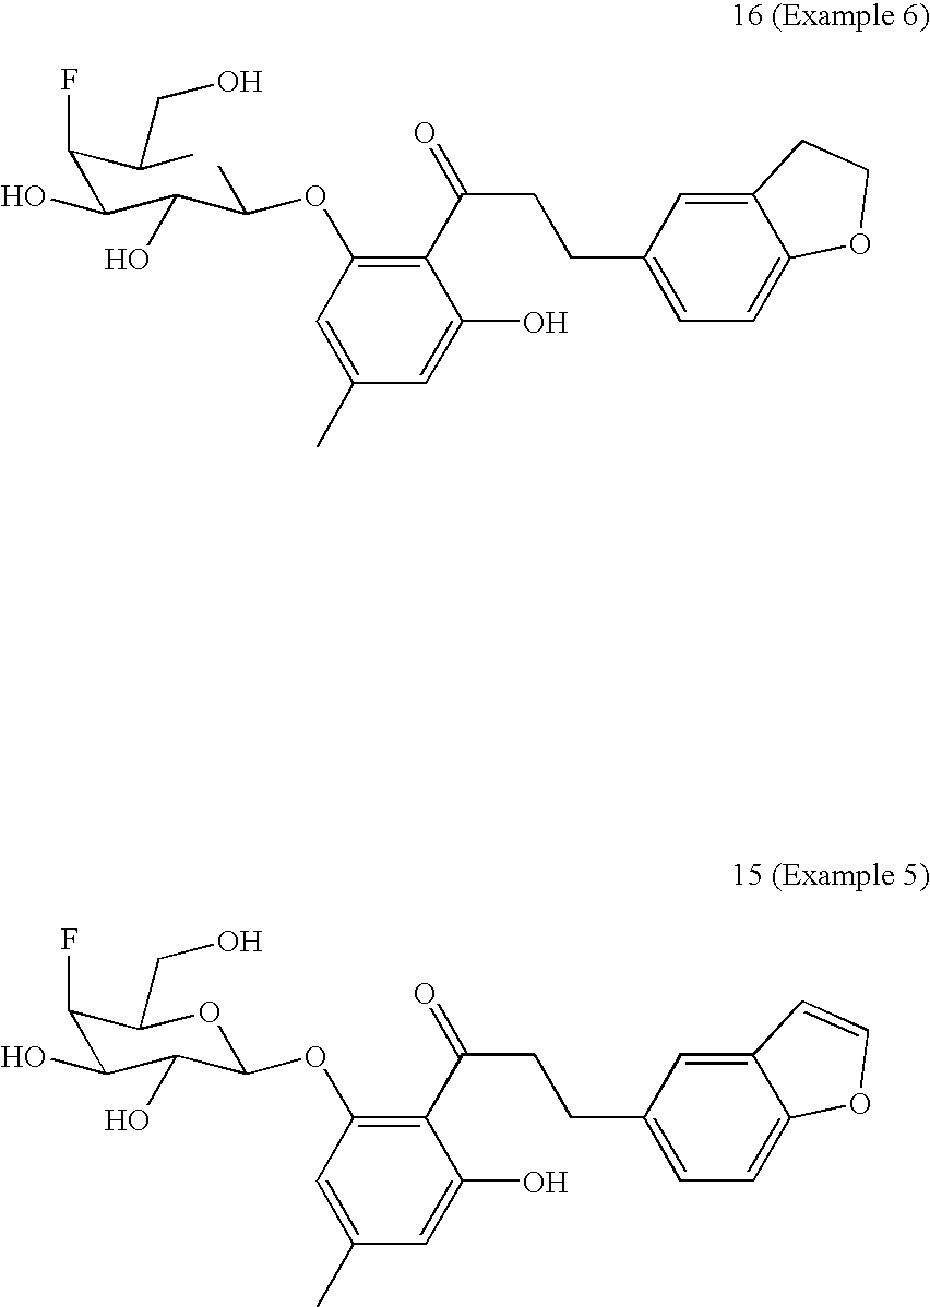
C1(F)C(O)C(O)C(OC2=C(C(CCC3=CC=C4C(=C3)C=CO4)=O)C(O)=CC(C)=C2)OC1CO.C(C(C(C(C)OC1=C(C(CCC2=CC=C3C(=C2)CCO3)=O)C(O)=CC(C)=C1)O)O)(C(CO)C)F
